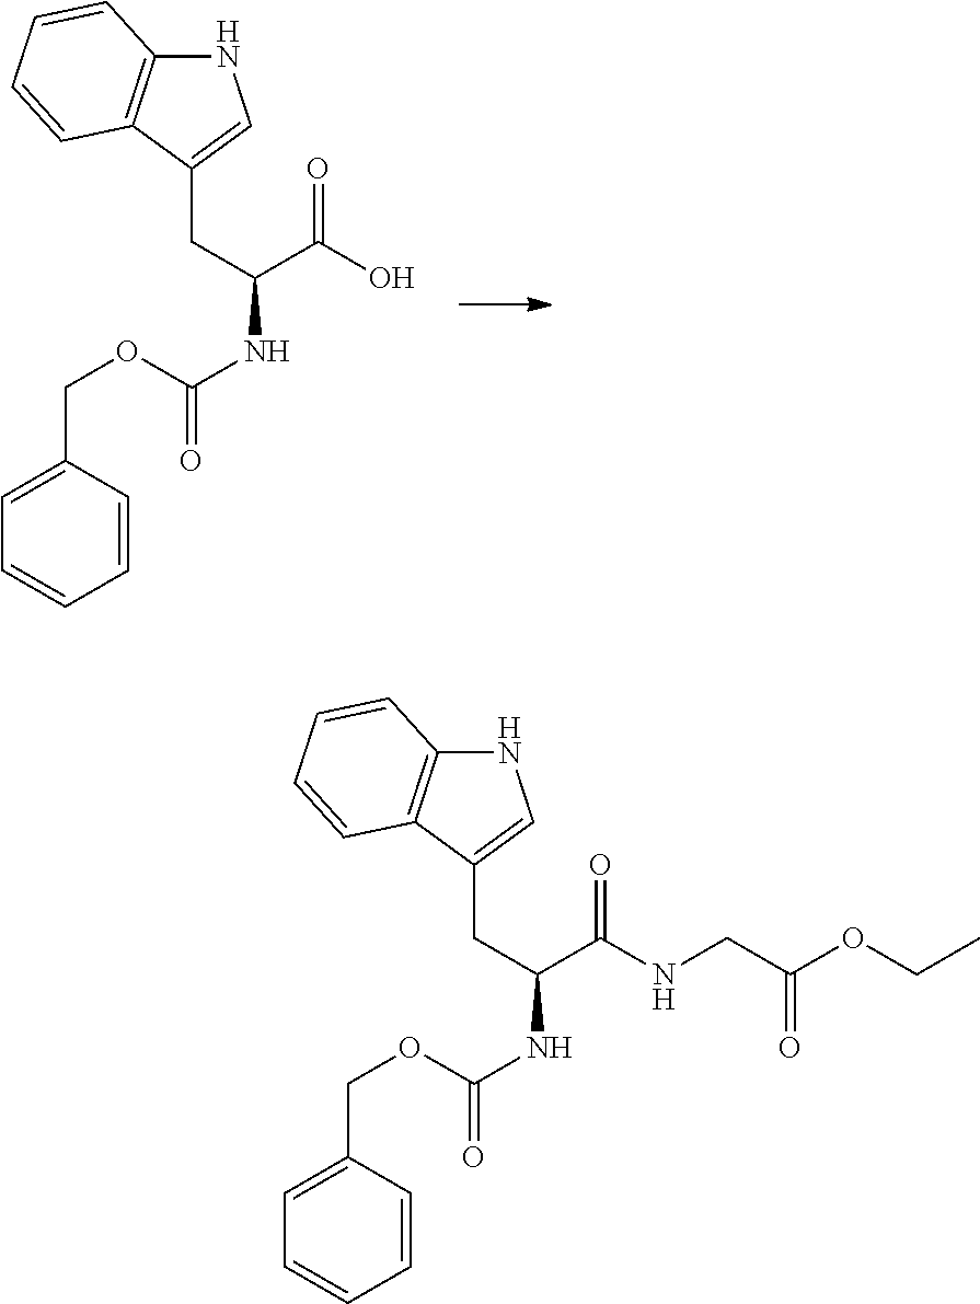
N1C2=C(C(CC(NC(=O)OCC3=CC=CC=C3)C(O)=O)=C1)C=CC=C2.N1C2=C(C(CC(NC(=O)OCC3=CC=CC=C3)C(NCC(OCC)=O)=O)=C1)C=CC=C2
